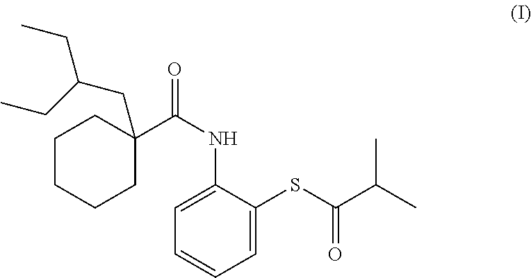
C1CCCC(C(NC2=CC=CC=C2SC(=O)C(C)C)=O)(CC(CC)CC)C1
